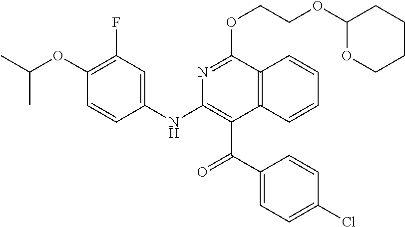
C1(F)=C(OC(C)C)C=CC(NC2=C(C(C3=CC=C(Cl)C=C3)=O)C3=C(C(OCCOC4OCCCC4)=N2)C=CC=C3)=C1
